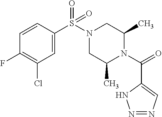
C1=CC(S(N2CC(C)N(C(=O)C3=CN=NN3)C(C)C2)(=O)=O)=CC(Cl)=C1F
